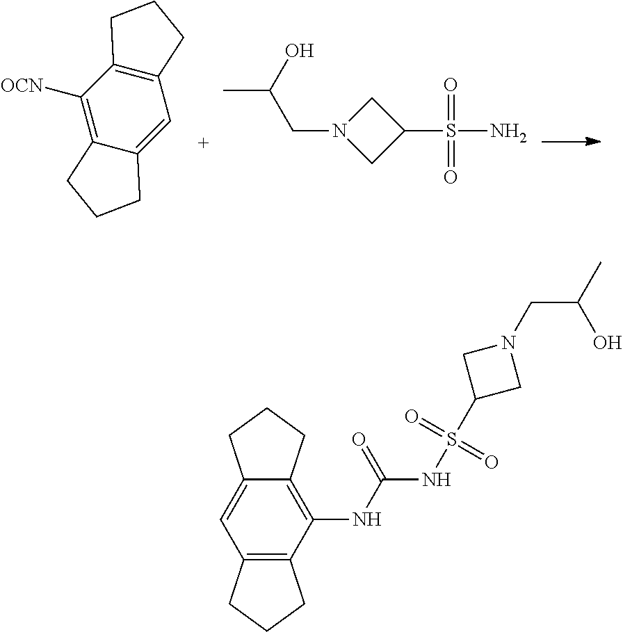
C1=C2C(=C([OCN])C3=C1CCC3)CCC2.C(N1CC(S(=O)(=O)N)C1)C(O)C.C12=C(NC(=O)NS(=O)(=O)C3CN(CC(O)C)C3)C3=C(C=C1CCC2)CCC3
